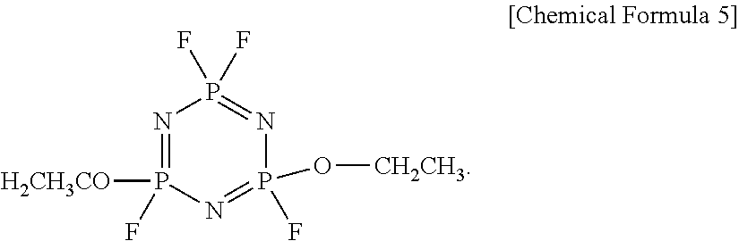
N1=P(F)([H2CH3CO])N=P(F)(O[CH2CH3])N=P1(F)F
